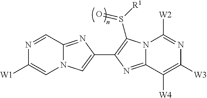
N12C(=NC(C3=C(S([R1])=O)N4C(=N3)C([W4])=C([W3])N=C4[W2])=C1)C=NC([W1])=C2
